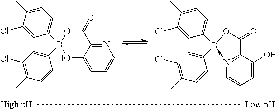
N1=C2C(=CC=C1)O->B(C1=CC=C(C)C(Cl)=C1)(C1=CC(Cl)=C(C)C=C1)OC2=O.B1(C2=CC=C(C)C(Cl)=C2)(C2=CC(Cl)=C(C)C=C2)<-N2=C(C(O)=CC=C2)C(=O)O1
